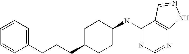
N1=CN=C(NC2CCC(CCCC3=CC=CC=C3)CC2)C2=C1NN=C2
